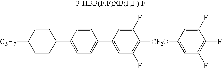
C1([C3H7])CCC(C2=CC=C(C3=CC(F)=C([CF2O]C4=CC(F)=C(F)C(F)=C4)C(F)=C3)C=C2)CC1
